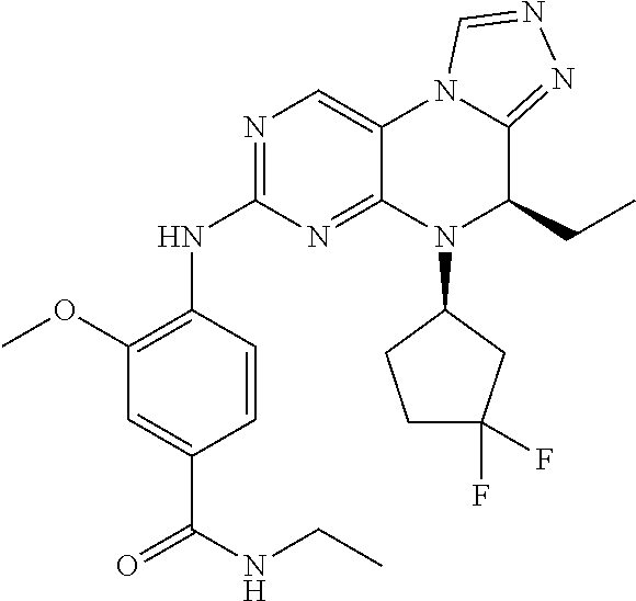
C1(OC)=C(NC2=NC=C3C(=N2)N(C2CCC(F)(F)C2)C(CC)C2=NN=CN32)C=CC(C(NCC)=O)=C1
